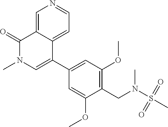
C1=C(OC)C(CN(S(C)(=O)=O)C)=C(OC)C=C1C1=CN(C)C(=O)C2=CN=CC=C12
